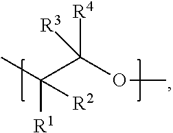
C(C(OC)([R4])[R3])(C)([R1])[R2]
